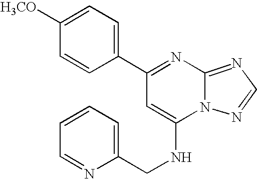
C1(C2=NC3=NC=NN3C(NCC3=CC=CC=N3)=C2)=CC=C([H3CO])C=C1
